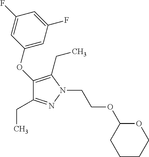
C1(OC2=CC(F)=CC(F)=C2)=C(CC)N(CCOC2CCCCO2)N=C1CC
